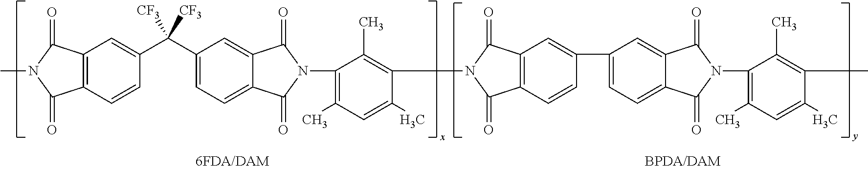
C12=C(C(=O)N(C)C1=O)C=C(C(C1=CC=C3C(=C1)C(=O)N(C1=C(C)C=C(C)C(N4C(=O)C5=C(C4=O)C=C(C4=CC=C6C(=C4)C(=O)N(C4=C(C)C=C(C)C(C)=C4C)C6=O)C=C5)=C1C)C3=O)([CF3])[CF3])C=C2
